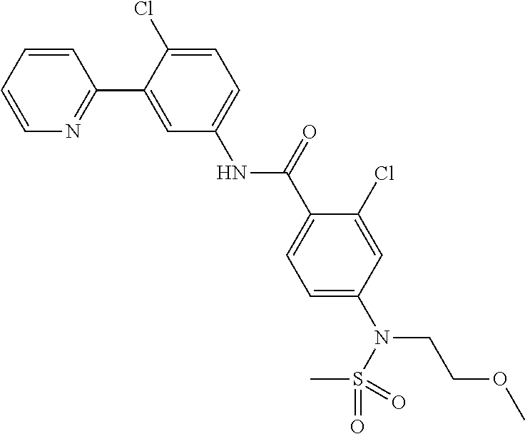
C1=CC=CN=C1C1=CC(NC(C2=CC=C(N(CCOC)S(=O)(C)=O)C=C2Cl)=O)=CC=C1Cl
